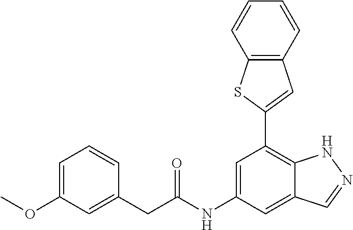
C12=C(C=CC=C1)C=C(C1=C3C(=CC(NC(=O)CC4=CC(OC)=CC=C4)=C1)C=NN3)S2
